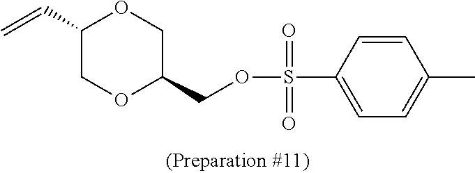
O1C(C=C)COC(COS(C2=CC=C(C)C=C2)(=O)=O)C1
